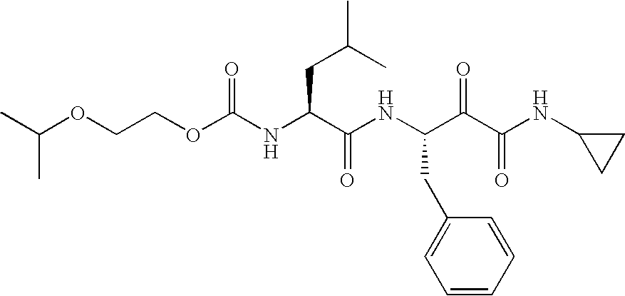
C(OCCOC(NC(C(NC(C(C(NC1CC1)=O)=O)CC1=CC=CC=C1)=O)CC(C)C)=O)(C)C
